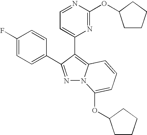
C1(F)=CC=C(C2=NN3C(=C2C2=CC=NC(OC4CCCC4)=N2)C=CC=C3OC2CCCC2)C=C1
